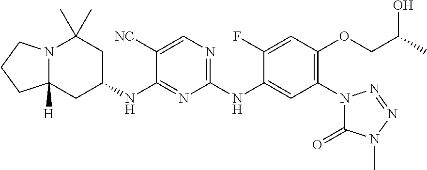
C12([H])N(CCC1)C(C)(C)CC(NC1=NC(NC3=CC(N4C(=O)N(C)N=N4)=C(OCC(O)C)C=C3F)=NC=C1[NC])C2
